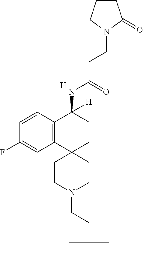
[H].C12=C(C=CC(F)=C1)C(NC(CCN1C(=O)CCC1)=O)([H])CCC21CCN(CCC(C)(C)C)CC1
